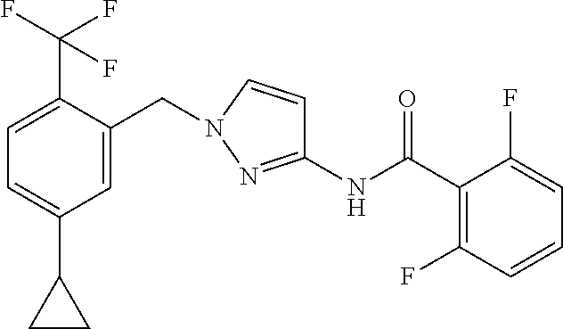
C1=C(C(F)(F)F)C(CN2C=CC(NC(C3=C(F)C=CC=C3F)=O)=N2)=CC(C2CC2)=C1
